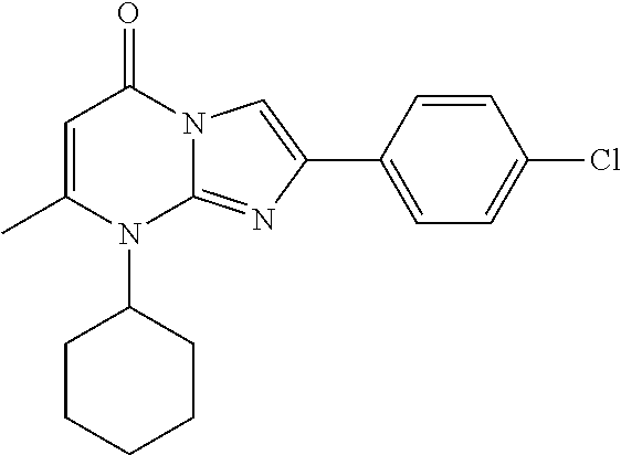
N12C(=NC(C3=CC=C(Cl)C=C3)=C1)N(C1CCCCC1)C(C)=CC2=O
